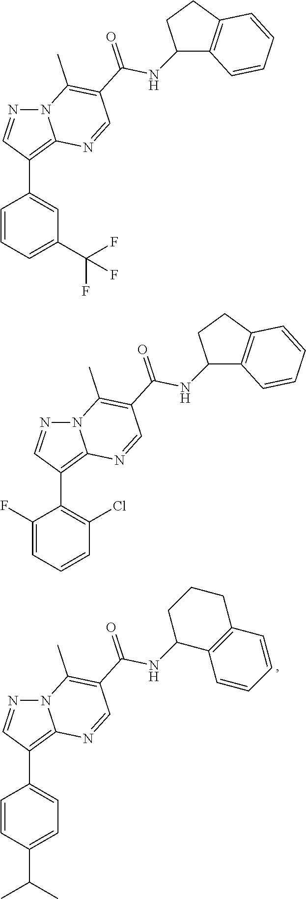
N12N=CC(C3=CC=C(C(C)C)C=C3)=C1N=CC(C(NC1C3=C(CCC1)C=CC=C3)=O)=C2C.N12N=CC(C3=CC(C(F)(F)F)=CC=C3)=C1N=CC(C(NC1C3=C(CC1)C=CC=C3)=O)=C2C.N12N=CC(C3=C(Cl)C=CC=C3F)=C1N=CC(C(NC1C3=C(CC1)C=CC=C3)=O)=C2C
